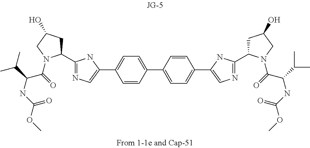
N1=C(C2CC(O)CN2C(=O)C(NC(=O)OC)C(C)C)NC(C2=CC=C(C3=CC=C(C4=CN=C(C5CC(O)CN5C(=O)C(NC(=O)OC)C(C)C)N4)C=C3)C=C2)=C1
